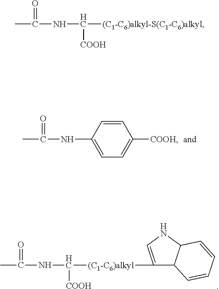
CC(=O)NC([(C1-C6)alkyl]C1=CNC2C1C=CC=C2)[COOH].CC(=O)NC1=CC=C([COOH])C=C1.CC(=O)NC([(C1-C6)alkyl-S(C1-C6)alkyl])[COOH]
